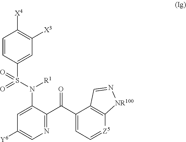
C1=C(N([R1])S(C2=CC([X3])=C([X4])C=C2)(=O)=O)C(C(C2=CC=[Z5]C3=C2C=N[NR100]3)=O)=NC=C1[Y6]
